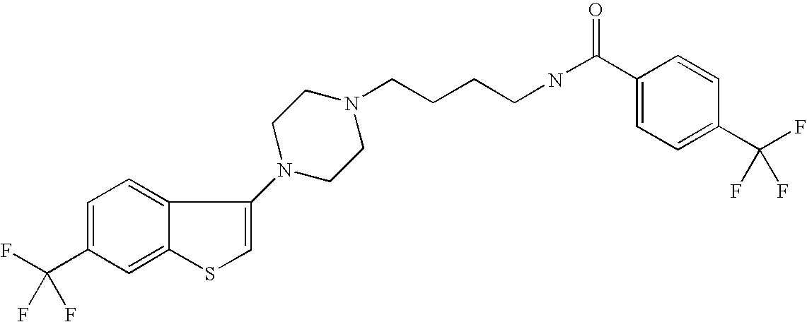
C1(C(F)(F)F)=CC=C2C(=C1)SC=C2N1CCN(CCCCNC(=O)C2=CC=C(C(F)(F)F)C=C2)CC1
